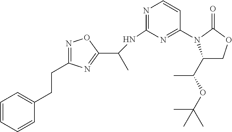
C(C1=NOC(C(NC2=NC=CC(N3C(C(OC(C)(C)C)C)COC3=O)=N2)C)=N1)CC1=CC=CC=C1
